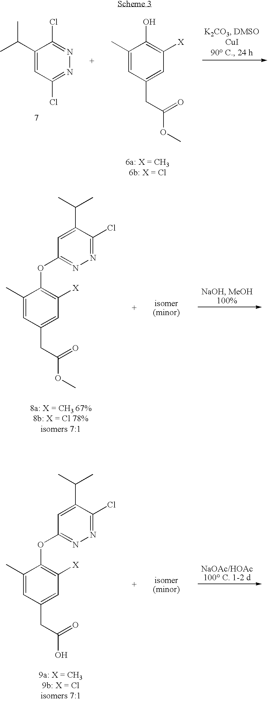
C1(C)=CC(CC(OC)=O)=CC([X])=C1O.C1(C(C)C)=CC(Cl)=NN=C1Cl.C1(C)=CC(CC(OC)=O)=CC([X])=C1OC1=NN=C(Cl)C(C(C)C)=C1.C1(C)=CC(CC(O)=O)=CC([X])=C1OC1=NN=C(Cl)C(C(C)C)=C1
